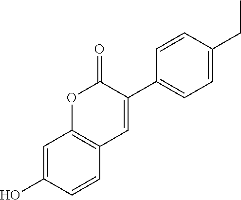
C1=C(CC)C=CC(C2=CC3=C(OC2=O)C=C(O)C=C3)=C1
